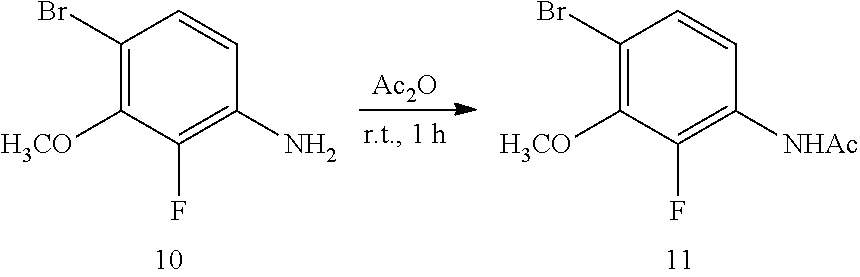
C1(Br)=C([H3CO])C(F)=C(N)C=C1.[Ac2O].C1(Br)=C([H3CO])C(F)=C([NHAc])C=C1
